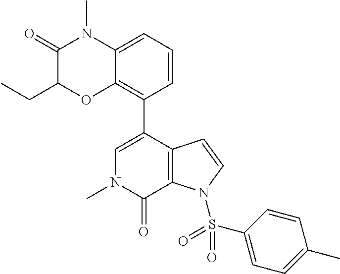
C1(=O)C(CC)OC2=C(C3=CN(C)C(=O)C4=C3C=CN4S(=O)(C3=CC=C(C)C=C3)=O)C=CC=C2N1C
